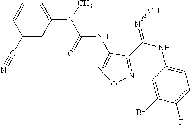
C(NC1=NON=C1C(NC1=CC=C(F)C(Br)=C1)=NO)(=O)N(C)C1=CC=CC(C#N)=C1
